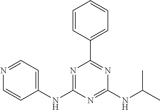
N1=C(NC2=CC=NC=C2)N=C(NC(C)C)N=C1C1=CC=CC=C1
